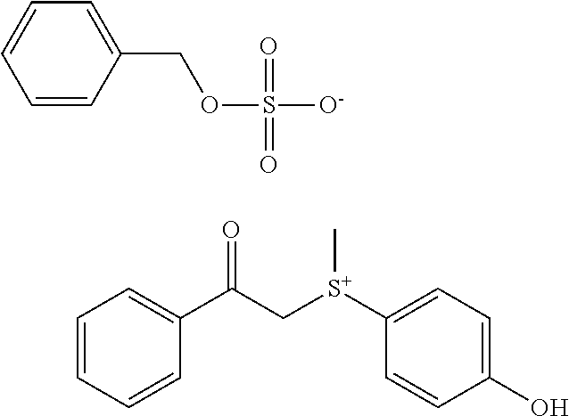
C1=CC=CC(C(C[S+](C2=CC=C(O)C=C2)C)=O)=C1.C1=CC(COS([O-])(=O)=O)=CC=C1
